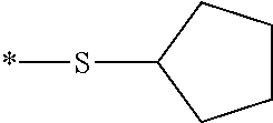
S(*)C1CCCC1
